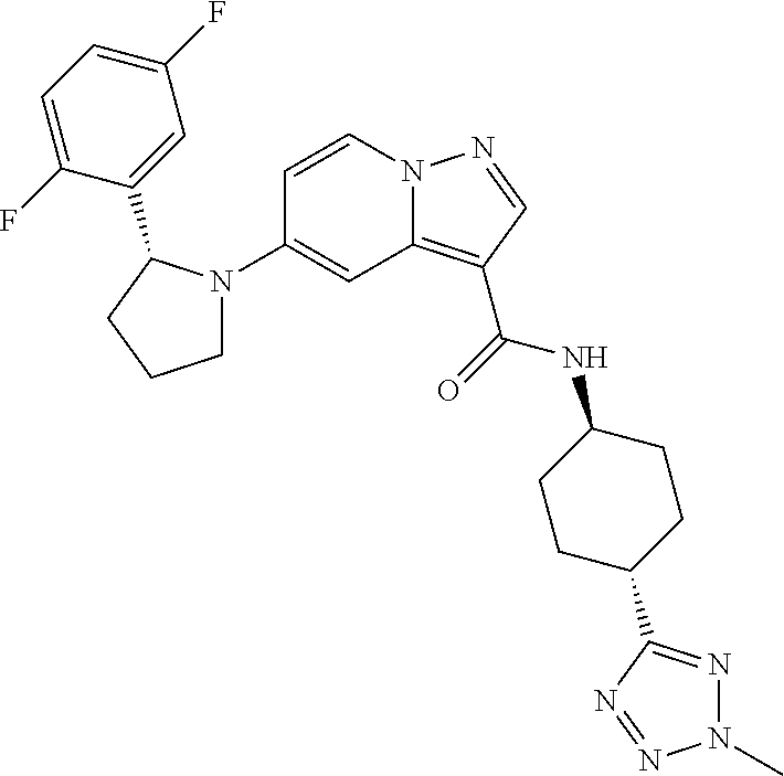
C1(N2CCCC2C2=CC(F)=CC=C2F)=CC2=C(C(=O)NC3CCC(C4=NN(C)N=N4)CC3)C=NN2C=C1
